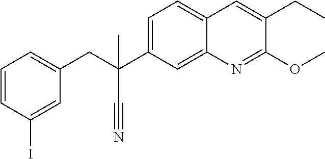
C1=C(C(CC2=CC=CC(I)=C2)(C#N)C)C=C2C(=C1)C=C(CC)C(OC)=N2
